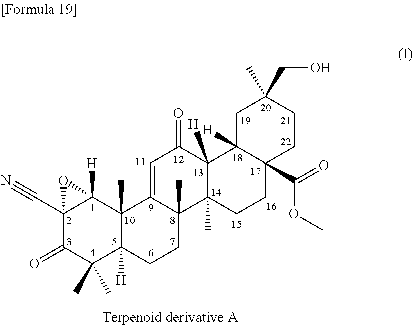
C12(C#N)C(=O)C(C)(C)C3([H])C(C)(C1([H])O2)C1=CC(=O)C2([H])C(C)(C1(C)CC3)CCC1(C(=O)OC)C2([H])CC(CO)(C)CC1
